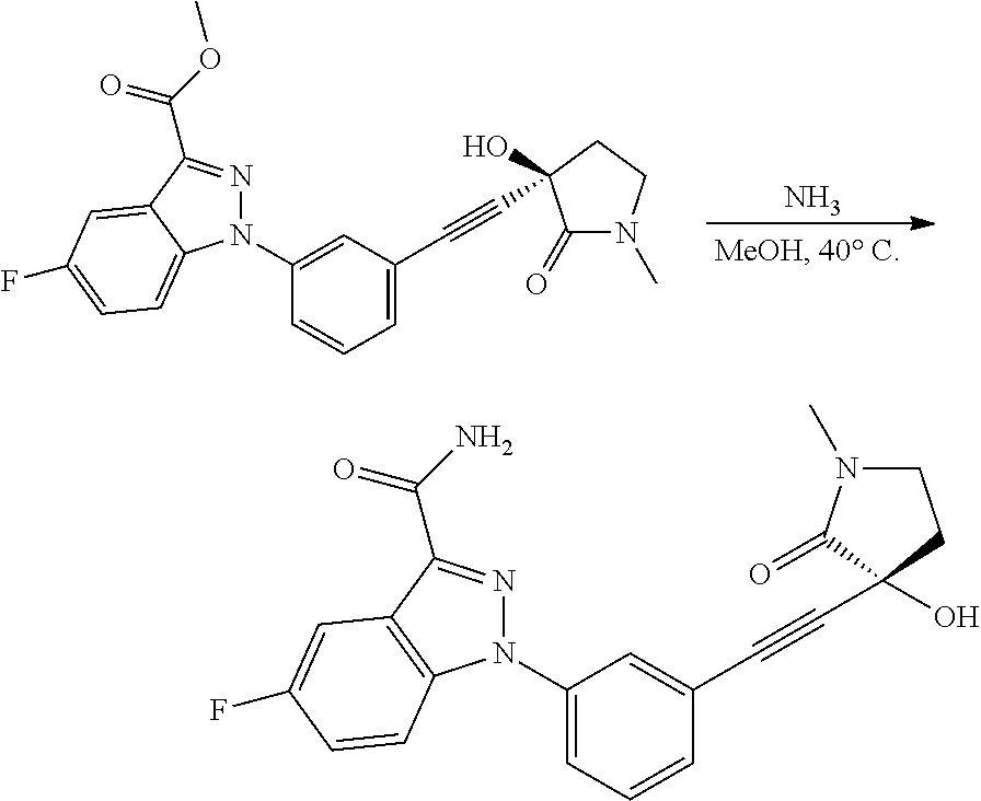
C1=C(C#CC2(O)C(=O)N(C)CC2)C=C(N2N=C(C(OC)=O)C3=CC(F)=CC=C23)C=C1.N.C1=CC=C(N2N=C(C(N)=O)C3=C2C=CC(F)=C3)C=C1C#CC1(O)C(=O)N(C)CC1
